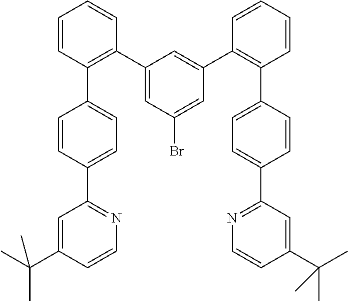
C1=C(C(C)(C)C)C=CN=C1C1=CC=C(C2=C(C3=CC(Br)=CC(C4=C(C5=CC=C(C6=NC=CC(C(C)(C)C)=C6)C=C5)C=CC=C4)=C3)C=CC=C2)C=C1
